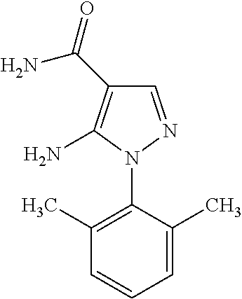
C1(C)=C(N2N=CC(C(N)=O)=C2N)C(C)=CC=C1
